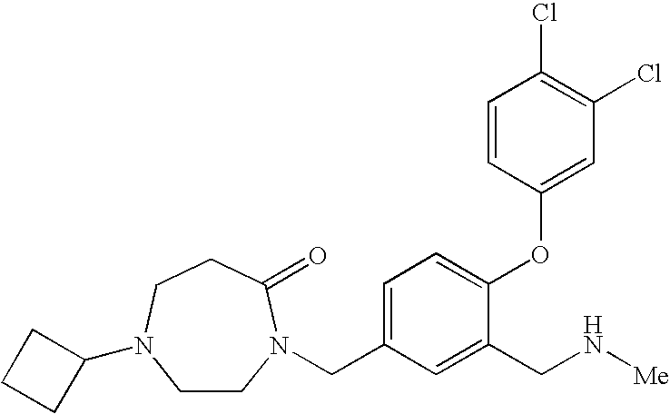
C1=C(CN2CCN(C3CCC3)CCC2=O)C=C(CN[Me])C(OC2=CC(Cl)=C(Cl)C=C2)=C1
